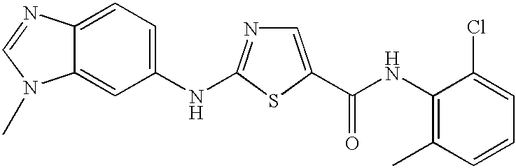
N1=C(NC2=CC=C3C(=C2)N(C)C=N3)SC(C(NC2=C(C)C=CC=C2Cl)=O)=C1
